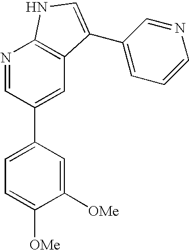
C1([OMe])=CC(C2=CC3=C(N=C2)NC=C3C2=CC=CN=C2)=CC=C1[OMe]
